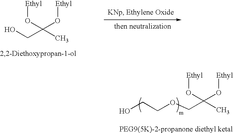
OCC(C)(O[Ethyl])O[Ethyl].O(CCO)CC(C)(O[Ethyl])O[Ethyl]
